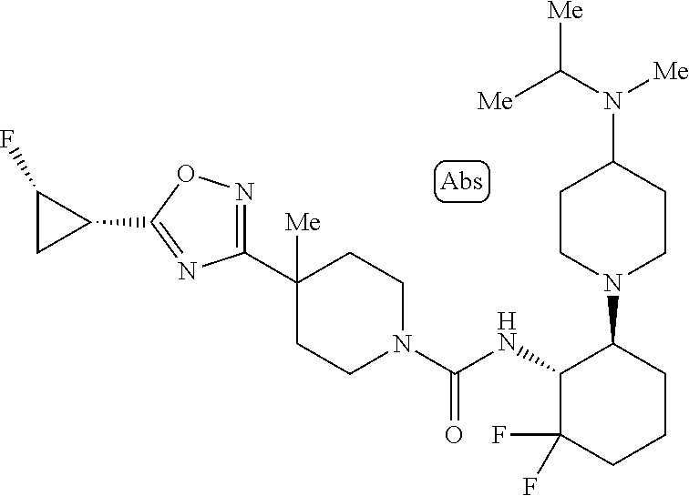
C1(C2([Me])CCN(C(NC3C(F)(F)CCCC3N3CCC(N([Me])C([Me])[Me])CC3)=O)CC2)=NOC(C2CC2F)=N1
